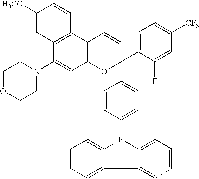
C1CN(C2=CC3=C(C4=C2C=C([H3CO])C=C4)C=CC(C2=CC=C([CF3])C=C2F)(C2=CC=C(N4C5=CC=CC=C5C5=CC=CC=C45)C=C2)O3)CCO1
